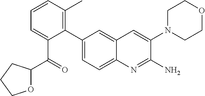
C1(C(=O)C2=CC=CC(C)=C2C2=CC=C3C(=C2)C=C(N2CCOCC2)C(N)=N3)OCCC1
